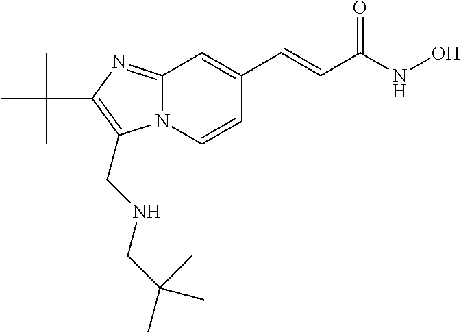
N12C(=NC(C(C)(C)C)=C1CNCC(C)(C)C)C=C(C=CC(NO)=O)C=C2
